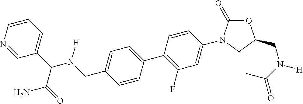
O1C(=O)N(C2=CC(F)=C(C3=CC=C(CN(C(C4=CC=CN=C4)C(=O)N)[H])C=C3)C=C2)CC1CN([H])C(=O)C
